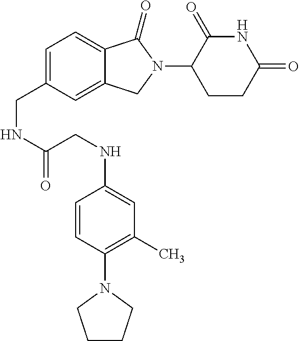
C1=C(CNC(=O)CNC2=CC(C)=C(N3CCCC3)C=C2)C=C2C(=C1)C(=O)N(C1CCC(=O)NC1=O)C2
